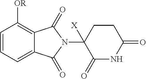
C1=CC=C2C(=C1[OR])C(=O)N(C1([X])C(=O)NC(=O)CC1)C2=O
